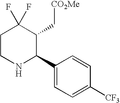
C1CNC(C2=CC=C([CF3])C=C2)C(C[CO2Me])C1(F)F
